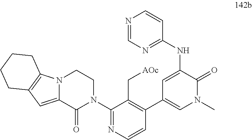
C1=C(NC2=NC=NC=C2)C(=O)N(C)C=C1C1=C(C[AOc])C(N2CCN3C(=CC4=C3CCCC4)C2=O)=NC=C1
